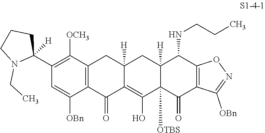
C1(C2([H])CCCN2CC)=C([OCH3])C2=C(C([OBn])=C1)C(=O)C1=C(O)C3([OTBS])C([H])(CC1([H])C2)C(NCCC)C1=C(C3=O)C([OBn])=NO1
